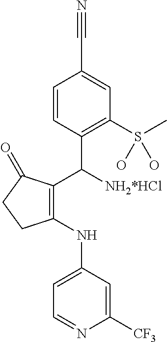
C1=CC(C([NH2*HCl])C2=C(NC3=CC=NC([CF3])=C3)CCC2=O)=C(S(C)(O)O)C=C1C#N
